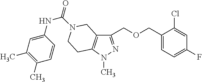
C1(COCC2=CC=C(F)C=C2Cl)=NN(C)C2=C1CN(C(=O)NC1=CC(C)=C(C)C=C1)CC2
